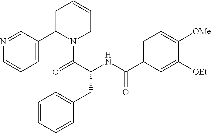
N1=CC(C2N(C(=O)C(NC(C3=CC=C([OMe])C([OEt])=C3)=O)CC3=CC=CC=C3)CC=CC2)=CC=C1
